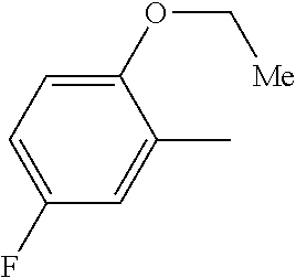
C1(OC[Me])=CC=C(F)C=C1C
